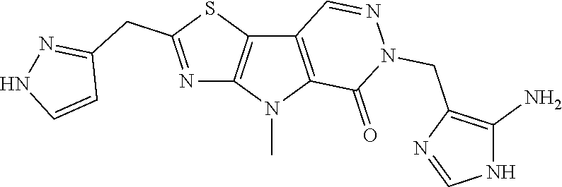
C12=C(N(C)C3=C1C=NN(CC1=C(N)NC=N1)C3=O)N=C(CC1=NNC=C1)S2
